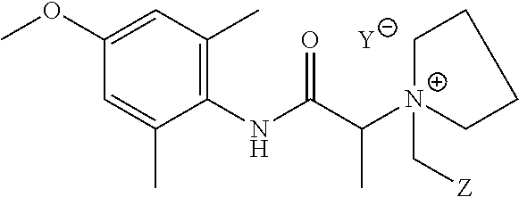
[Y].C1=C(C)C(NC(C([N+]2(C[Z])CCCC2)C)=O)=C(C)C=C1OC
